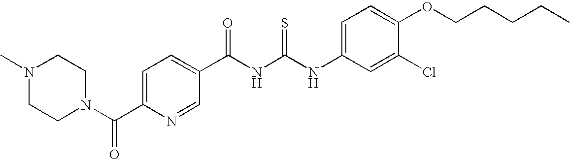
C(NC(NC1=CC=C(OCCCCC)C(Cl)=C1)=S)(=O)C1=CC=C(C(N2CCN(C)CC2)=O)N=C1
